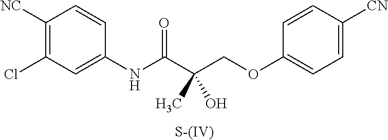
C1=C([CN])C=CC(OCC(C(NC2=CC(Cl)=C([NC])C=C2)=O)(C)O)=C1.[S-(IV)]
